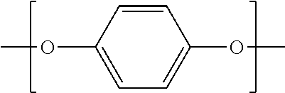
C1=CC(OC)=CC=C1OC
